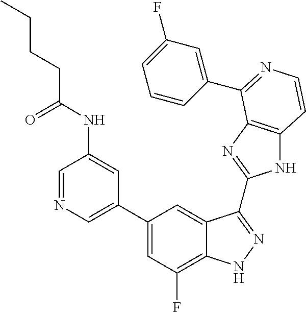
C1(C2=CN=CC(NC(CCCC)=O)=C2)=CC(F)=C2C(=C1)C(C1=NC3=C(N1)C=CN=C3C1=CC(F)=CC=C1)=NN2
